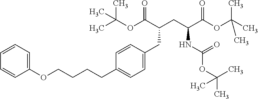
C1(OCCCCC2=CC=C(CC(C(OC(C)(C)C)=O)CC(C(OC(C)(C)C)=O)NC(=O)OC(C)(C)C)C=C2)=CC=CC=C1
